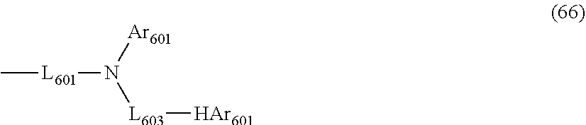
C[L601]N([L603][HAr601])[Ar601]
